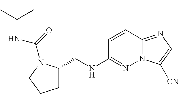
C1=CC2=NC=C([CN])N2N=C1NCC1CCCN1C(NC(C)(C)C)=O
